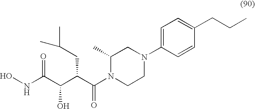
N(C(C(C(C(N1CCN(C2=CC=C(CCC)C=C2)CC1C)=O)CC(C)C)O)=O)O
